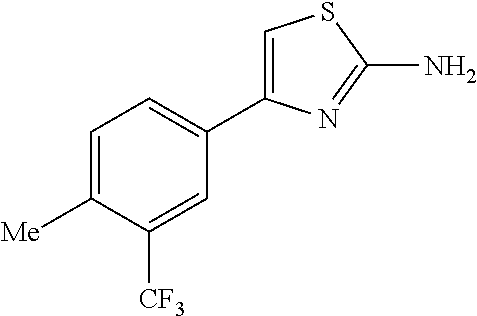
C1=C([Me])C([CF3])=CC(C2=CSC(N)=N2)=C1
